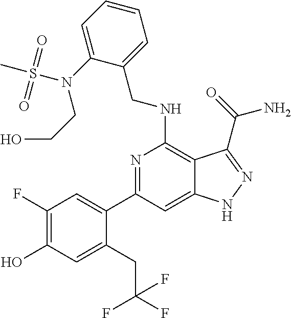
C1(C2=CC(F)=C(O)C=C2CC(F)(F)F)=NC(NCC2=CC=CC=C2N(S(C)(=O)=O)CCO)=C2C(=C1)NN=C2C(N)=O
